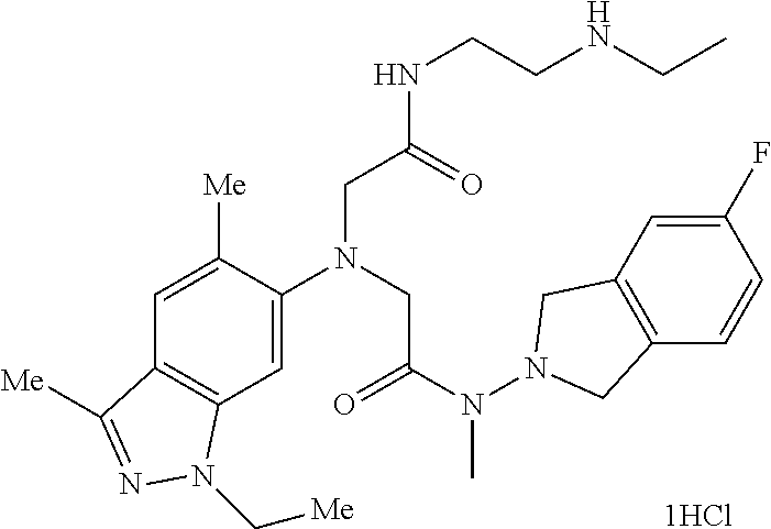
C1=C([Me])C(N(CC(N(N2CC3=C(C2)C=C(F)C=C3)C)=O)CC(NCCNCC)=O)=CC2=C1C([Me])=NN2C[Me]
